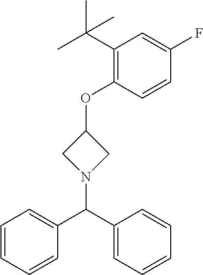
C1N(C(C2=CC=CC=C2)C2=CC=CC=C2)CC1OC1=C(C(C)(C)C)C=C(F)C=C1
